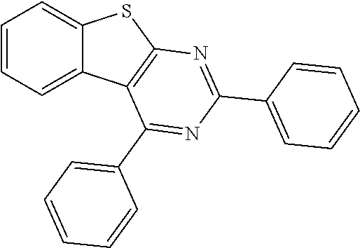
C1=CC=C2C(=C1)SC1=C2C(C2=CC=CC=C2)=NC(C2=CC=CC=C2)=N1
